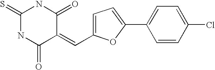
N1C(=O)C(=CC2=CC=C(C3=CC=C(Cl)C=C3)O2)C(=O)NC1=S
